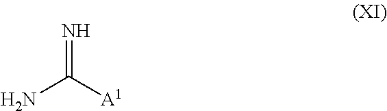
C(N)([A1])=N
